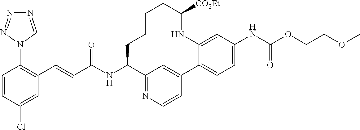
C(C(NC1C2=NC=CC(=C2)C2=CC=C(NC(OCCOC)=O)C=C2NC([CO2Et])CCCC1)=O)=CC1=C(N2C=NN=N2)C=CC(Cl)=C1
